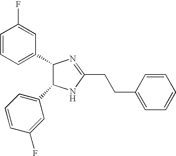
C1=CC=C(C2C(C3=CC=CC(F)=C3)NC(CCC3=CC=CC=C3)=N2)C=C1F
